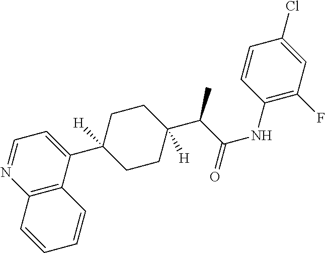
C12=C(C(C3([H])CCC(C(C(NC4=C(F)C=C(Cl)C=C4)=O)C)([H])CC3)=CC=N1)C=CC=C2
